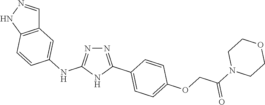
N1=C(C2=CC=C(OCC(N3CCOCC3)=O)C=C2)NC(NC2=CC3=C(C=C2)NN=C3)=N1
